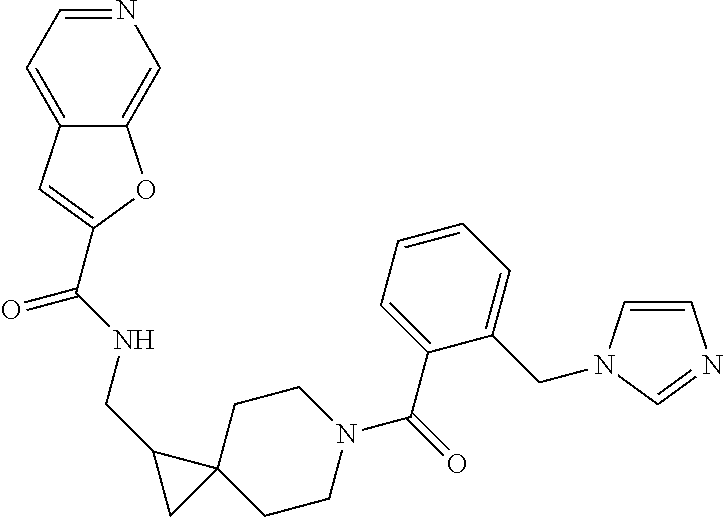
C(NCC1CC12CCN(C(C1=CC=CC=C1CN1C=CN=C1)=O)CC2)(=O)C1=CC2=CC=NC=C2O1
